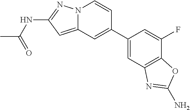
C12=CC(NC(=O)C)=NN1C=CC(C1=CC3=C(C(F)=C1)OC(N)=N3)=C2
